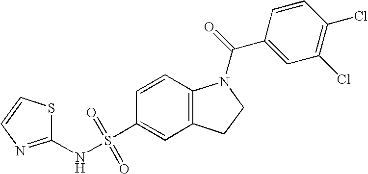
C1(NS(C2=CC3=C(C=C2)N(C(=O)C2=CC(Cl)=C(Cl)C=C2)CC3)(=O)=O)=NC=CS1
